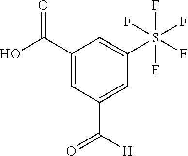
OC(C1=CC(C([H])=O)=CC(S(F)(F)(F)(F)F)=C1)=O
